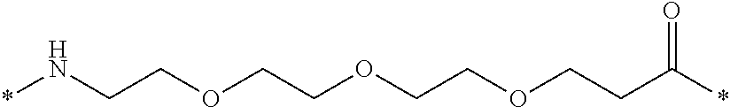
*NCCOCCOCCOCCC(*)=O
